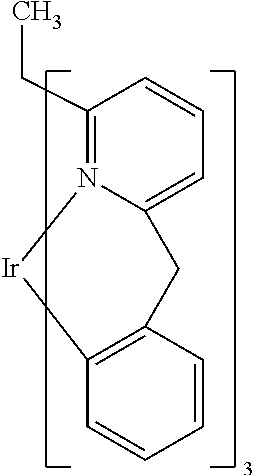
C1(CC)=N2C(=CC=C1)CC1=C(C=CC=C1)[Ir]2
